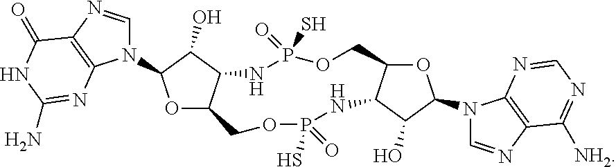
O1C2C(C(O)C1N1C=NC3=C1N=C(N)NC3=O)NP(=O)(S)OCC1OC(N3C=NC4=C3N=CN=C4[NH2])C(O)C1NP(=O)(S)OC2
